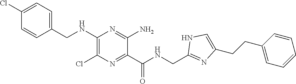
C1=C(Cl)C=CC(CNC2=C(Cl)N=C(C(NCC3=NC(CCC4=CC=CC=C4)=CN3)=O)C(N)=N2)=C1
